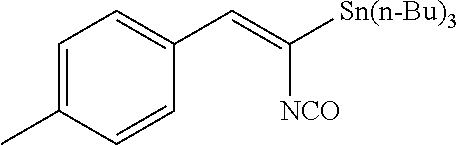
C1=C(C)C=CC(C=C([Sn(n-Bu)3])[NCO])=C1
